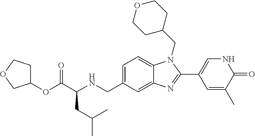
C12=CC(CNC(C(OC3CCOC3)=O)CC(C)C)=CC=C1N(CC1CCOCC1)C(C1=CNC(=O)C(C)=C1)=N2
